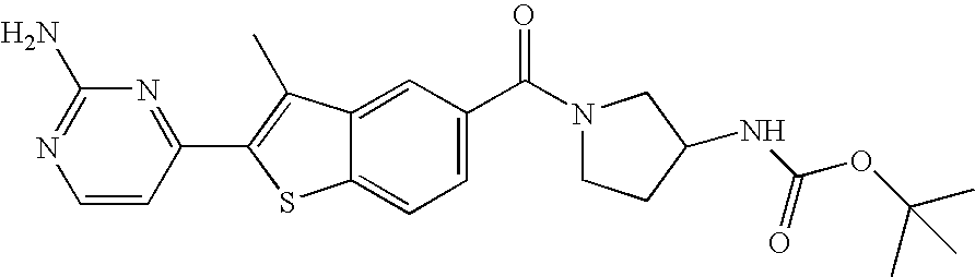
C1=CC(C2=C(C)C3=CC(C(=O)N4CCC(NC(OC(C)(C)C)=O)C4)=CC=C3S2)=NC(N)=N1
